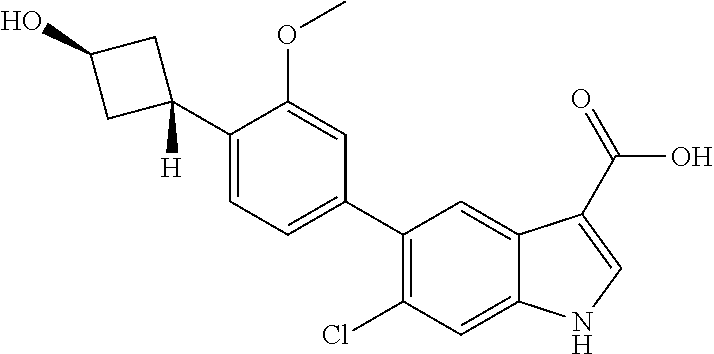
C1(C2=C(Cl)C=C3C(=C2)C(C(=O)O)=CN3)=CC=C(C2([H])CC(O)C2)C(OC)=C1
